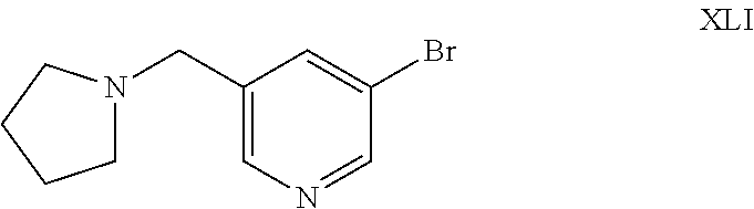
N1(CC2=CN=CC(Br)=C2)CCCC1
